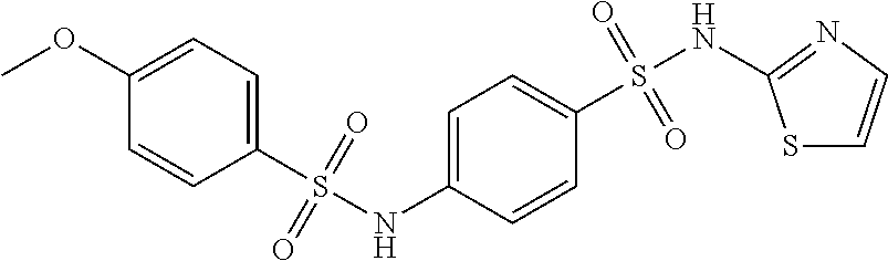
COC1=CC=C(S(NC2=CC=C(S(NC3=NC=CS3)(=O)=O)C=C2)(=O)=O)C=C1
